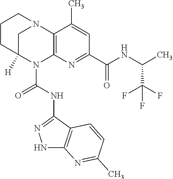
C1CC2([H])CN(C1)C1=C(N2C(NC2=NNC3=C2C=CC(C)=N3)=O)N=C(C(=O)NC(C)C(F)(F)F)C=C1C
